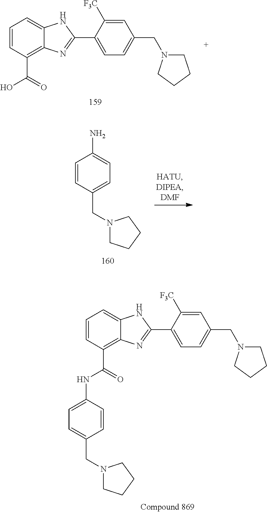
C1=CC(C(=O)O)=C2C(=C1)NC(C1=CC=C(CN3CCCC3)C=C1[F3C])=N2.C1=CC(CN2CCCC2)=CC=C1N.C1=CC(C(=O)NC2=CC=C(CN3CCCC3)C=C2)=C2C(=C1)NC(C1=CC=C(CN3CCCC3)C=C1[F3C])=N2
